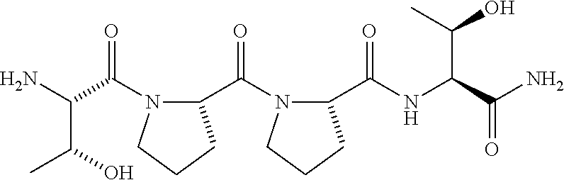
C1(C(NC(C(N)=O)C(C)O)=O)N(C(C2N(C(C(N)C(O)C)=O)CCC2)=O)CCC1
